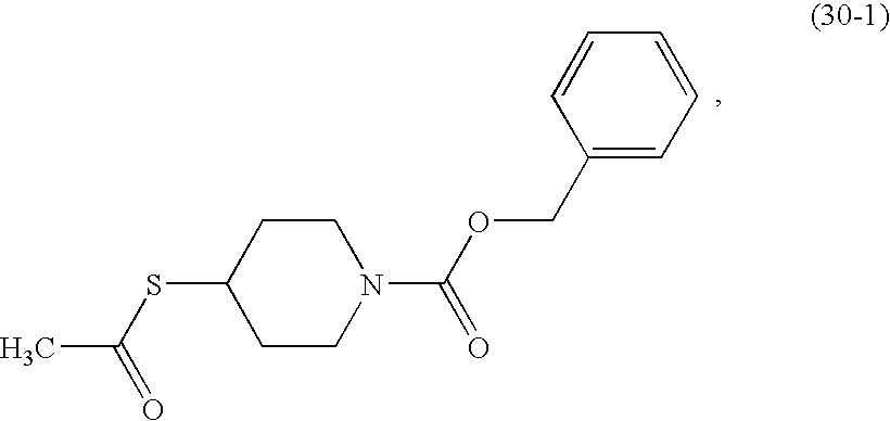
C1CN(C(OCC2=CC=CC=C2)=O)CCC1SC(C)=O
